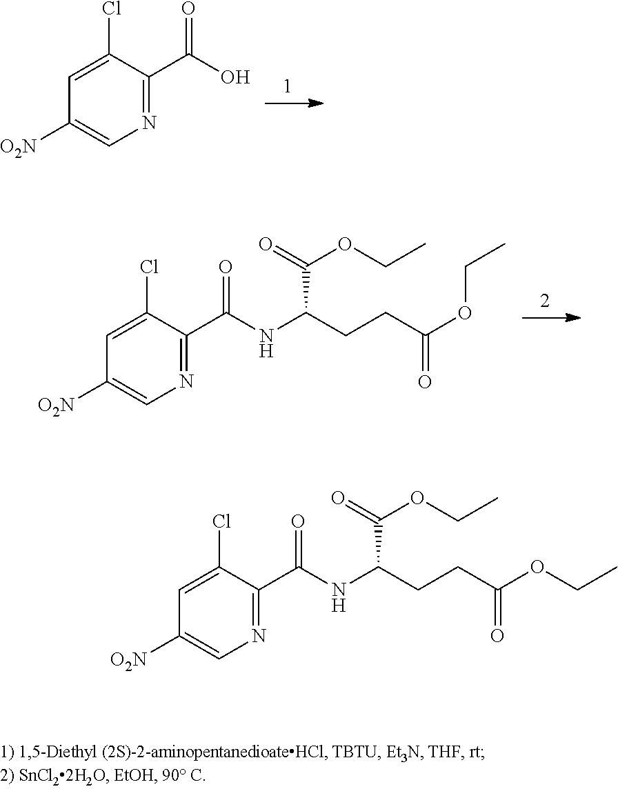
C1=C(Cl)C(C(O)=O)=NC=C1[O2N].C1=C(Cl)C(C(NC(C(OCC)=O)CCC(OCC)=O)=O)=NC=C1[O2N].C1=C(Cl)C(C(NC(C(OCC)=O)CCC(OCC)=O)=O)=NC=C1[O2N]
